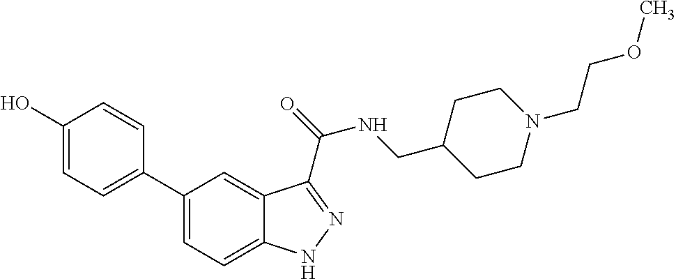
C1(C2=CC=C(O)C=C2)=CC=C2C(=C1)C(C(=O)NCC1CCN(CCOC)CC1)=NN2
